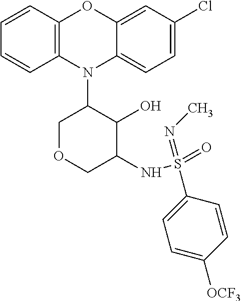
N1(C2COCC(NS(=O)(=NC)C3=CC=C([OCF3])C=C3)C2O)C2=C(C=CC=C2)OC2=CC(Cl)=CC=C12
